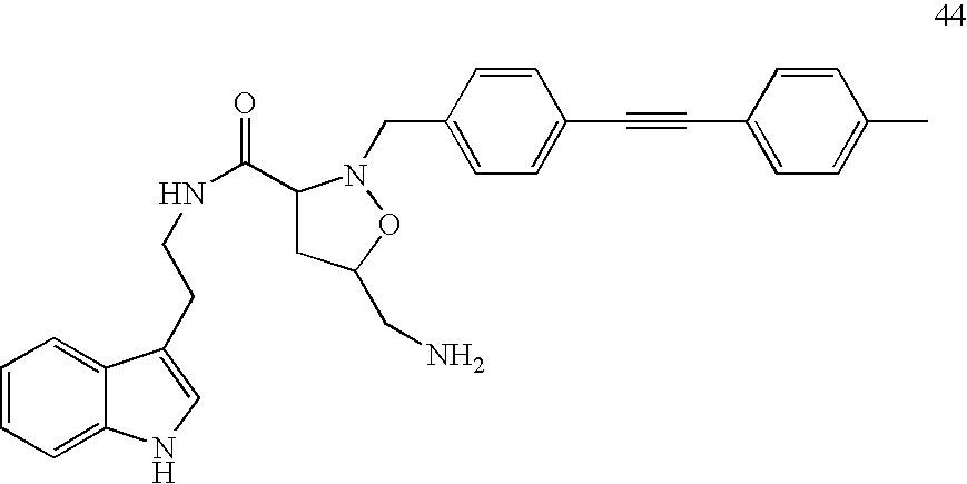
C1=CC=C2C(=C1)C(CCNC(=O)C1CC(CN)ON1CC1=CC=C(C#CC3=CC=C(C)C=C3)C=C1)=CN2
